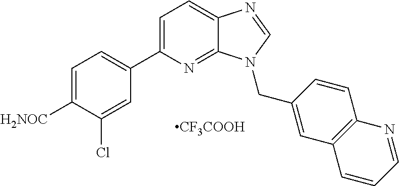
C1=C(C2=CC=C([H2NOC])C(Cl)=C2)N=C2C(=C1)N=CN2CC1=CC2=C(C=C1)N=CC=C2.[CF3COOH]
